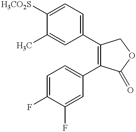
C1=C(C)C([H3CO2S])=CC=C1C1=C(C2=CC=C(F)C(F)=C2)C(=O)OC1
